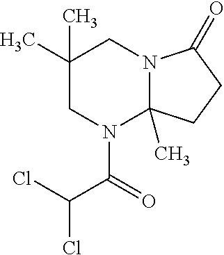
C1(C)(C)CN(C(=O)C(Cl)Cl)C2(C)N(C1)C(=O)CC2
